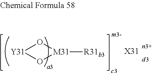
[X31].[R31b3][M31]1O[Y31]O1
